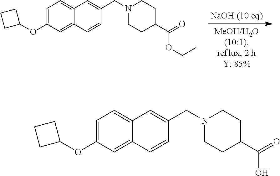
O(C1=CC=C2C(=C1)C=CC(CN1CCC(C(=O)OCC)CC1)=C2)C1CCC1.O(C1=CC=C2C(=C1)C=CC(CN1CCC(C(=O)O)CC1)=C2)C1CCC1
